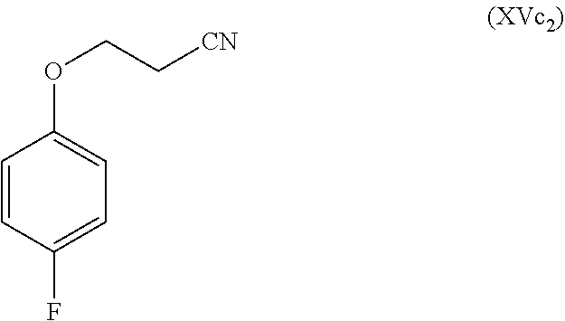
C1=CC(F)=CC=C1OCC[CN]
